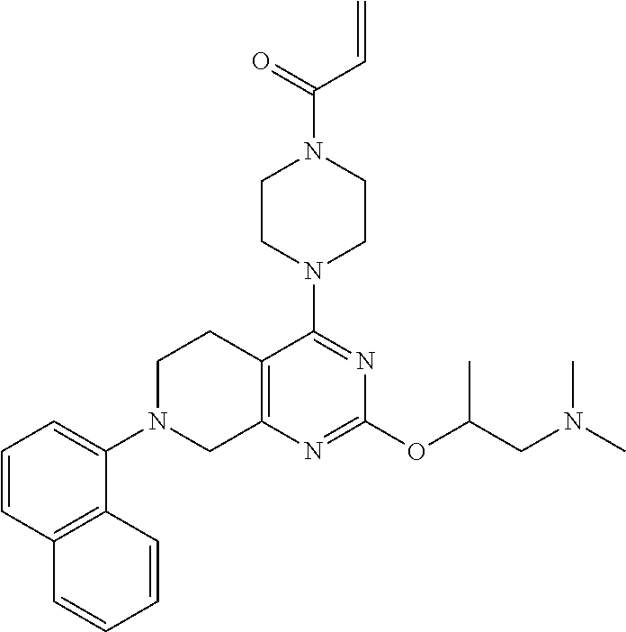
C1=CC2=C(C=CC=C2)C(N2CCC3=C(N=C(OC(CN(C)C)C)N=C3N3CCN(C(=O)C=C)CC3)C2)=C1
